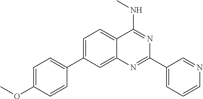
C1=C(C2=CC=C(OC)C=C2)C=C2C(=C1)C(NC)=NC(C1=CC=CN=C1)=N2
